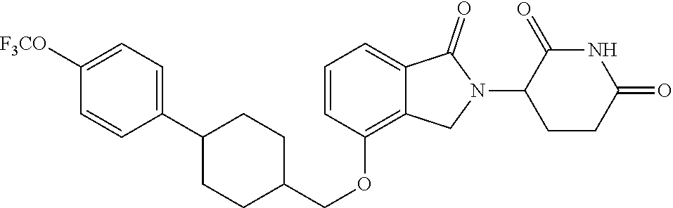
C1(OCC2CCC(C3=CC=C([F3CO])C=C3)CC2)=C2C(=CC=C1)C(=O)N(C1CCC(=O)NC1=O)C2
